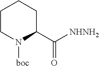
C1CN([boc])C(C([NHNH2])=O)CC1
